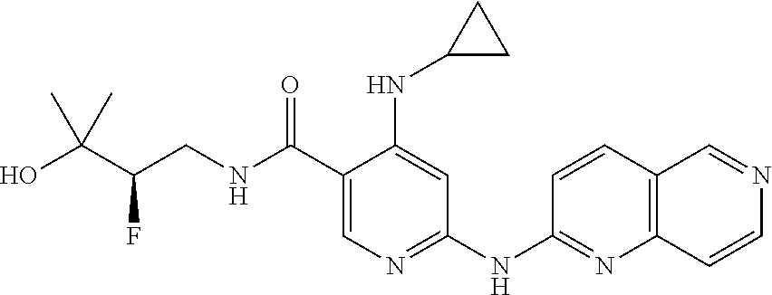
C1(C(NCC(C(C)(O)C)F)=O)=CN=C(NC2=NC3=C(C=C2)C=NC=C3)C=C1NC1CC1
